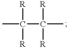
CC(C(C)([R])[R])([R])[R]
